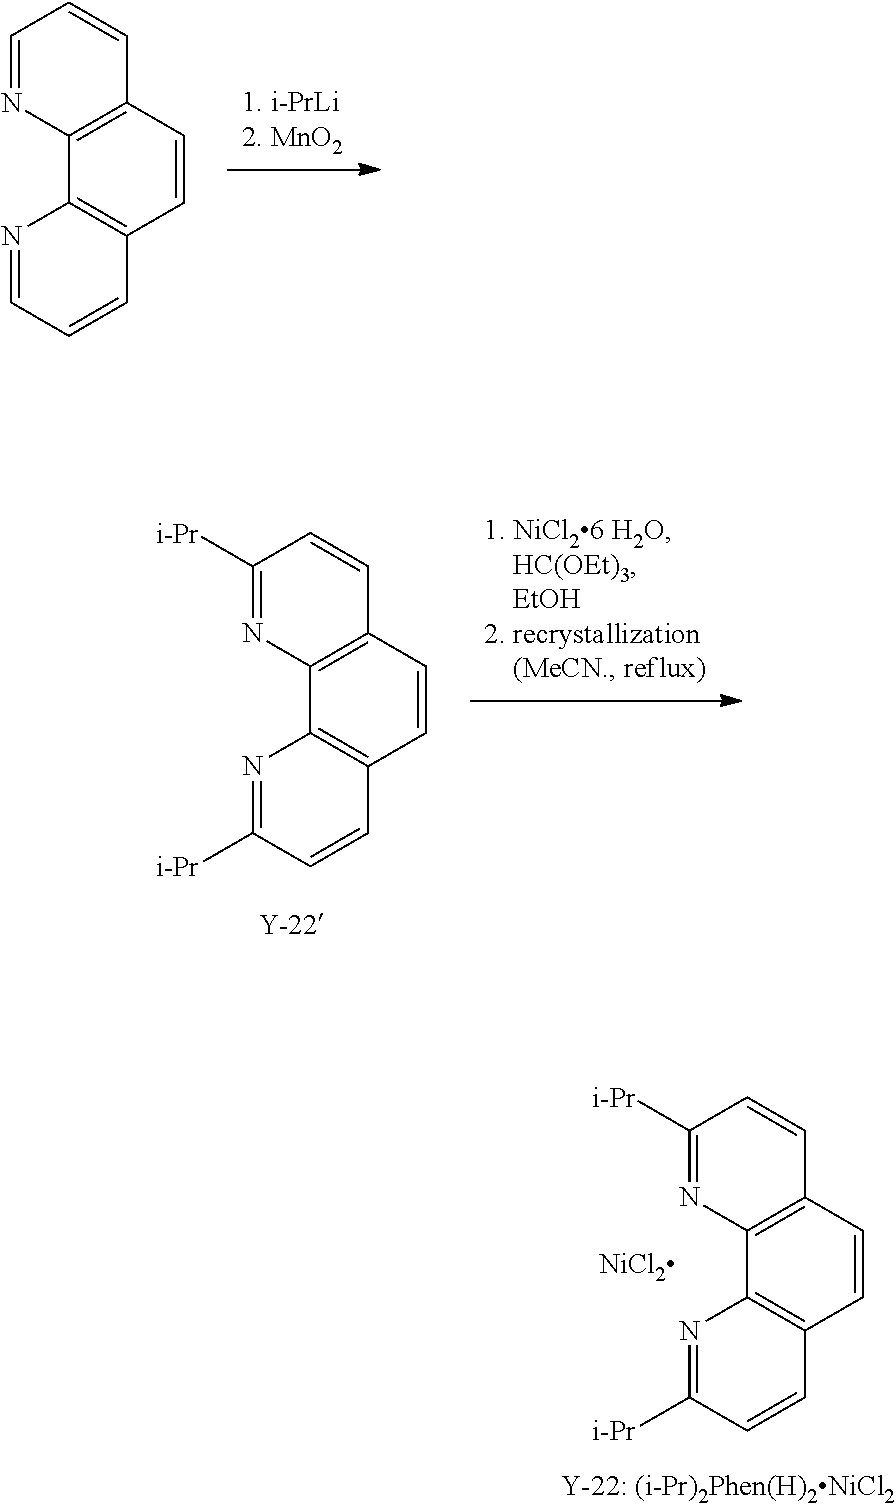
C12=C(C=CC3=C1N=CC=C3)C=CC=N2.C12=C(C=CC3=C1N=C([i-Pr])C=C3)C=CC([i-Pr])=N2.C12=C(C=CC3=C1N=C([i-Pr])C=C3)C=CC([i-Pr])=N2.[NiCl2]
